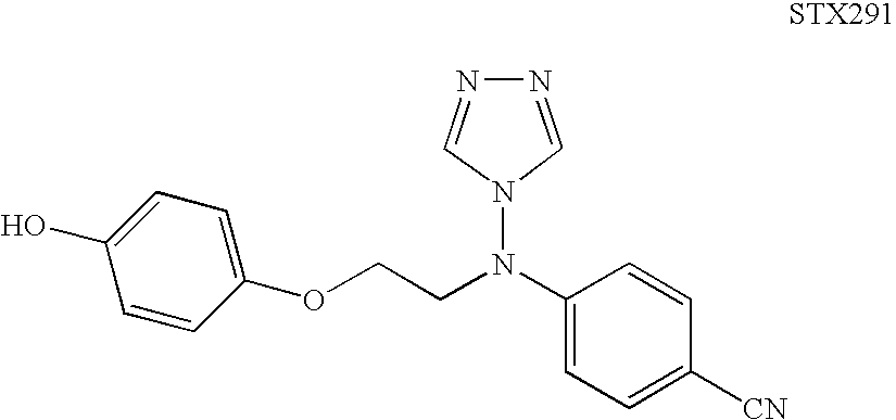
C1(N(N2C=NN=C2)CCOC2=CC=C(O)C=C2)=CC=C([CN])C=C1
